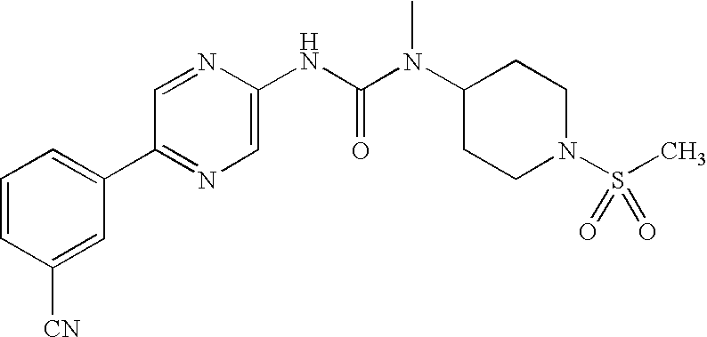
C1=CC([CN])=CC(C2=NC=C(NC(N(C3CCN(S(C)(=O)=O)CC3)C)=O)N=C2)=C1
